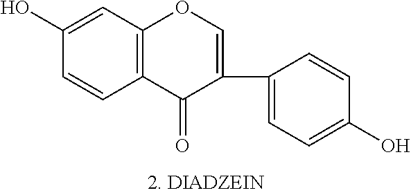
C1(O)=CC2=C(C=C1)C(=O)C(C1=CC=C(O)C=C1)=CO2
